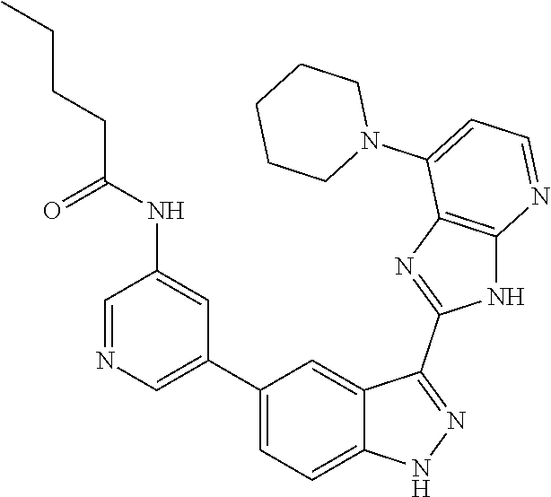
C1=NC=C(C2=CC=C3C(=C2)C(C2=NC4=C(N2)N=CC=C4N2CCCCC2)=NN3)C=C1NC(CCCC)=O
